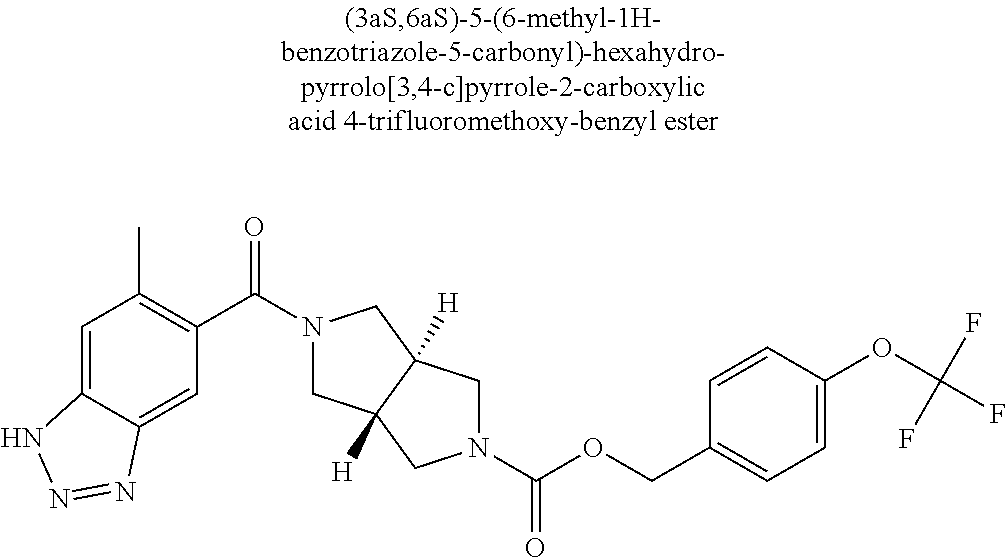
C1=C2C(=CC(C(N3CC4([H])C([H])(C3)CN(C(OCC3=CC=C(OC(F)(F)F)C=C3)=O)C4)=O)=C1C)N=NN2
